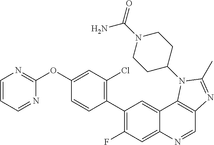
C1=CC=NC(OC2=CC(Cl)=C(C3=C(F)C=C4C(=C3)C3=C(C=N4)N=C(C)N3C3CCN(C(=O)N)CC3)C=C2)=N1
